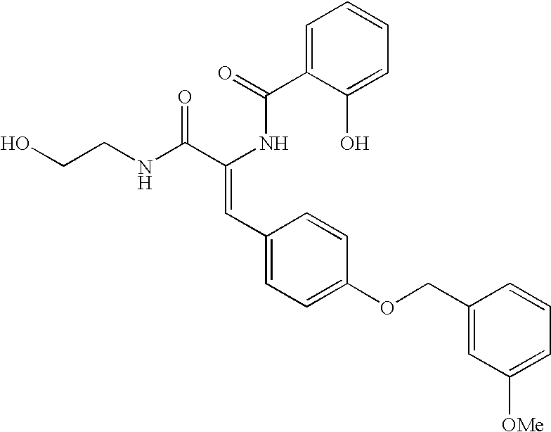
C1=C(C(=O)NC(C(NCCO)=O)=CC2=CC=C(OCC3=CC([OMe])=CC=C3)C=C2)C(O)=CC=C1
